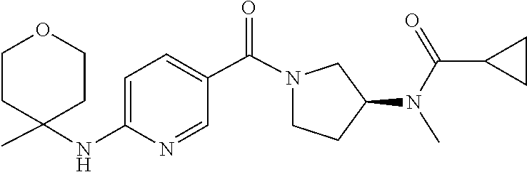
N(C)(C1CCN(C(C2=CC=C(NC3(C)CCOCC3)N=C2)=O)C1)C(=O)C1CC1
